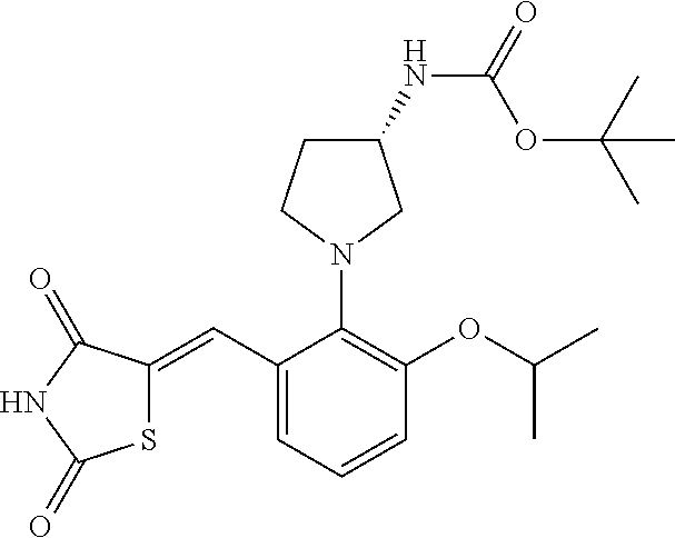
S1C(=CC2=CC=CC(OC(C)C)=C2N2CC(NC(=O)OC(C)(C)C)CC2)C(=O)NC1=O
